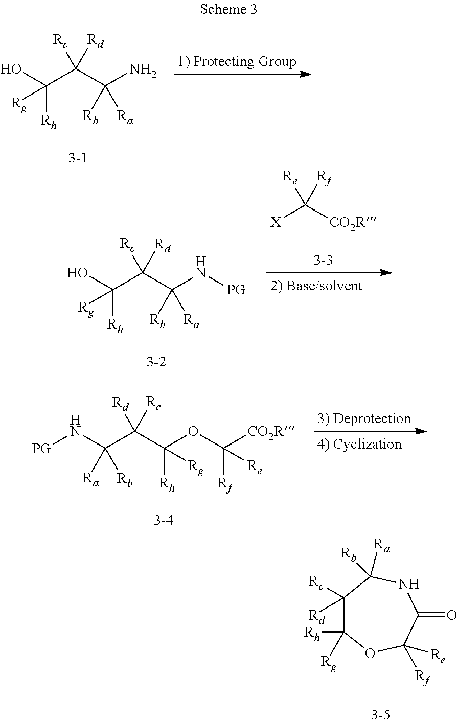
OC(C(C(N)([Rb])[Ra])([Rc])[Rd])([Rh])[Rg].[X]C([CO2R])([Re])[Rf].OC(C(C(N[PG])([Rb])[Ra])([Rc])[Rd])([Rh])[Rg].C(OC([Rf])([CO2R])[Re])(C([Rd])(C([Ra])(N[PG])[Rb])[Rc])([Rh])[Rg].C1([Rc])([Rd])C([Rg])([Rh])OC([Rf])([Re])C(=O)NC1([Rb])[Ra]
